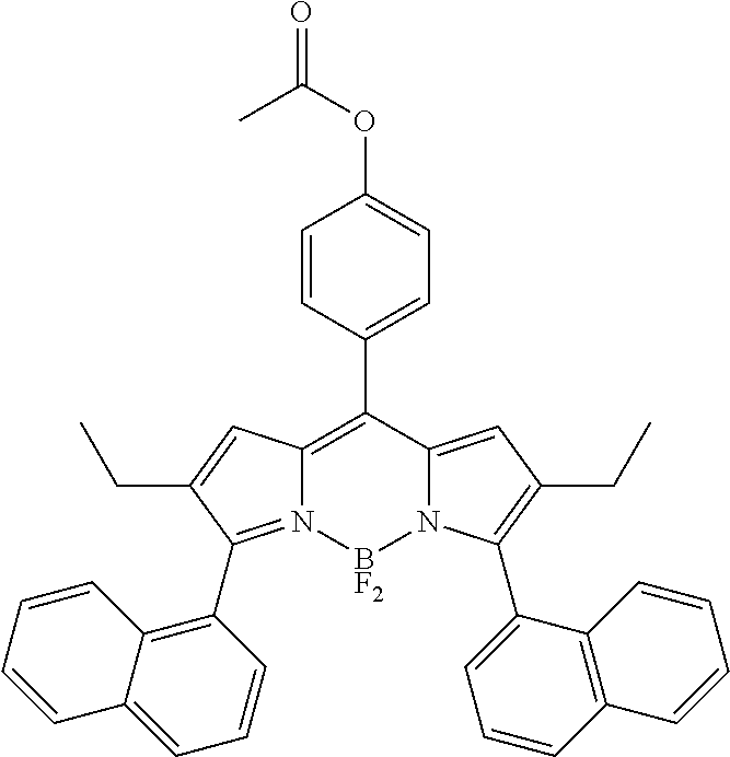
C12=C(C3=CC=C(OC(=O)C)C=C3)C3=CC(CC)=C(C4=CC=CC5=C4C=CC=C5)N3[BF2]N1=C(C1=C3C(=CC=C1)C=CC=C3)C(CC)=C2
